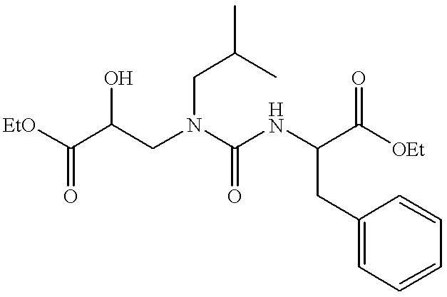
[EtO]C(C(CN(C(NC(C([OEt])=O)CC1=CC=CC=C1)=O)CC(C)C)O)=O
